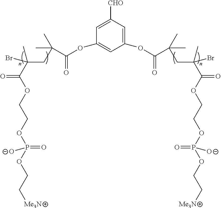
C1(OC(C(C)(C)CC(C(OCCOP(OCC[Me3N])(=O)[O-])=O)(C)Br)=O)=CC([CHO])=CC(OC(C(C)(C)CC(C(OCCOP(OCC[Me3N])([O-])=O)=O)(C)Br)=O)=C1
